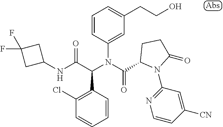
N(C(C(N(C(=O)C1N(C2=NC=CC([CN])=C2)C(=O)CC1)C1=CC(CCO)=CC=C1)C1=C(Cl)C=CC=C1)=O)C1CC(F)(F)C1
